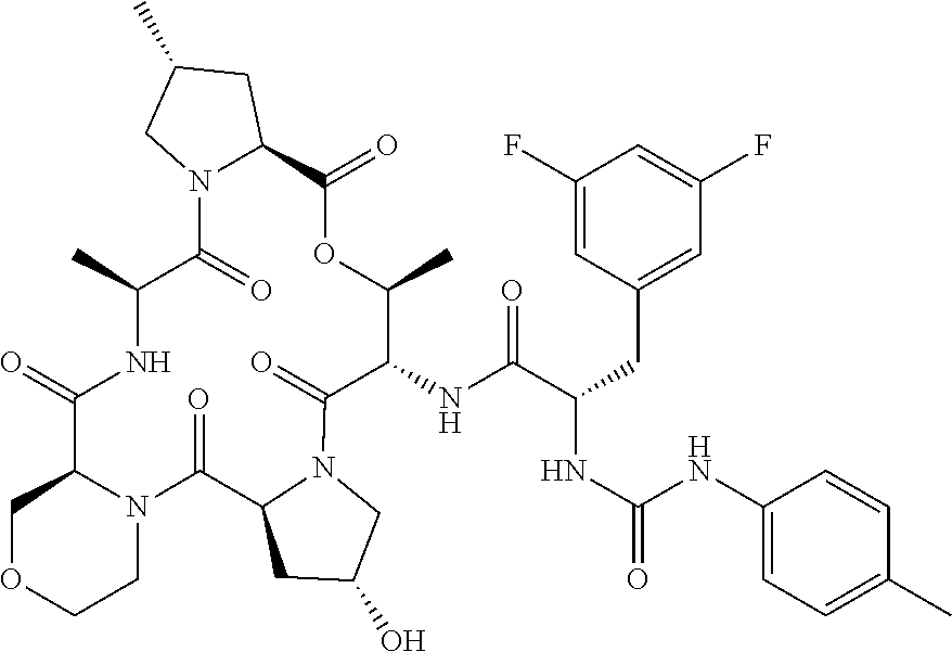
C1OCCN2C1C(=O)NC(C)C(=O)N1C(CC(C)C1)C(=O)OC(C)C(NC(C(NC(=O)NC1=CC=C(C)C=C1)CC1=CC(F)=CC(F)=C1)=O)C(=O)N1CC(O)CC1C2=O
